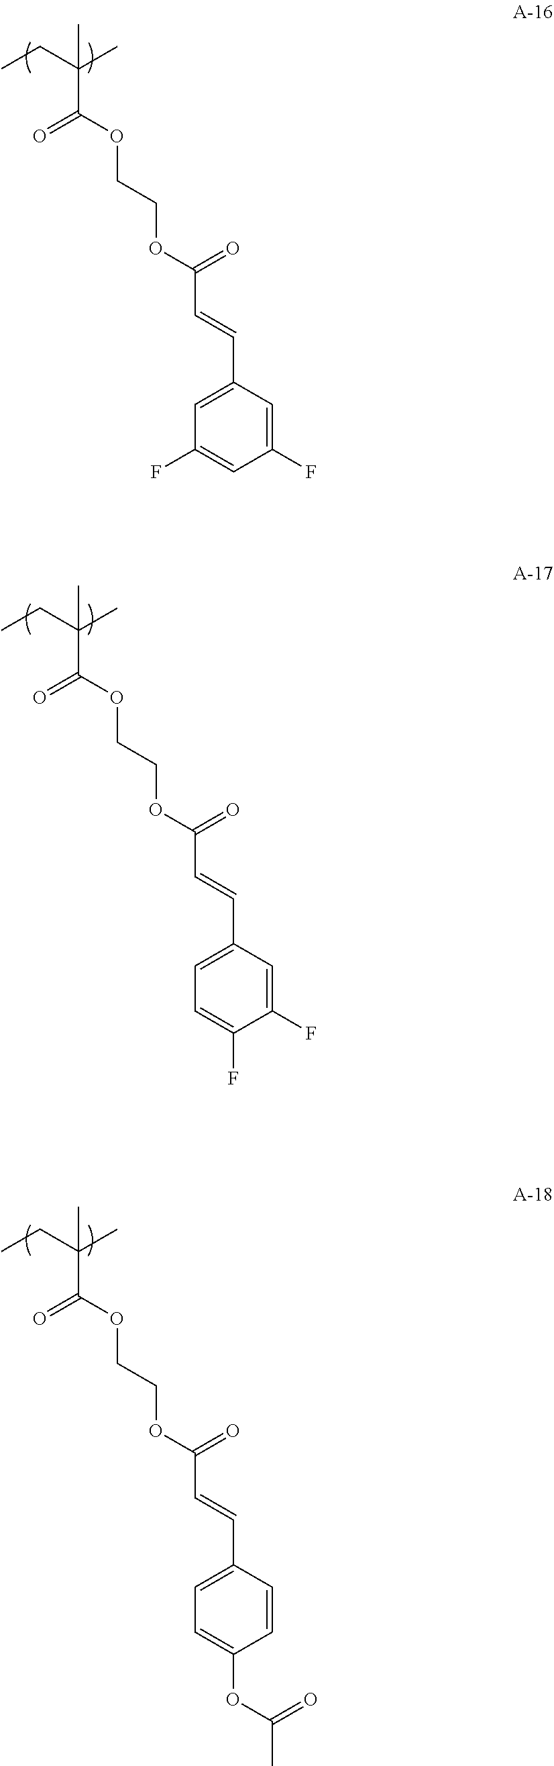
C1=C(C=CC(OCCOC(C(CC)(C)C)=O)=O)C=C(F)C=C1F.C1=C(C=CC(OCCOC(C(CC)(C)C)=O)=O)C=C(F)C(F)=C1.C1=C(C=CC(OCCOC(C(CC)(C)C)=O)=O)C=CC(OC(C)=O)=C1
